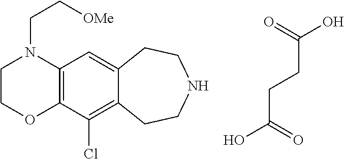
C12=C(C(Cl)=C3C(=C1)CCNCC3)OCCN2CC[OMe].C(C(=O)O)CC(O)=O
